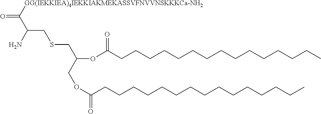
O=C([GG(IEKKIEA)4IEKKIAKMEKASSVFNVVNSKKKCa-NH2])C(N)CSCC(OC(CCCCCCCCCCCCCCC)=O)COC(CCCCCCCCCCCCCCC)=O
